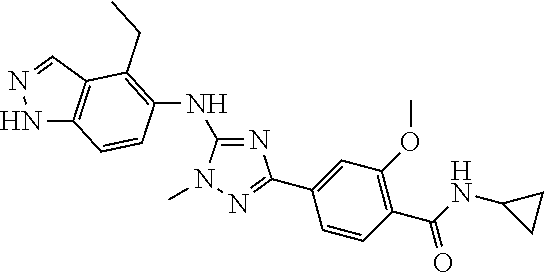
C1(NC2=C(CC)C3=C(NN=C3)C=C2)=NC(C2=CC(OC)=C(C(=O)NC3CC3)C=C2)=NN1C
